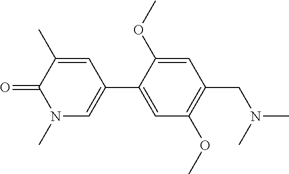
O=C1C(C)=CC(C2=CC(OC)=C(CN(C)C)C=C2OC)=CN1C
